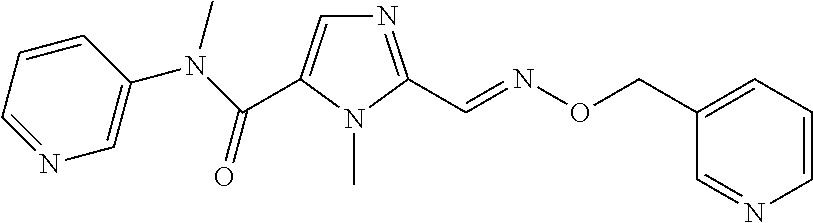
N1=C(C=NOCC2=CC=CN=C2)N(C)C(C(N(C2=CN=CC=C2)C)=O)=C1
